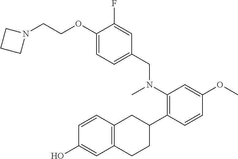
N1(CCOC2=CC=C(CN(C)C3=C(C4CC5=C(CC4)C=C(O)C=C5)C=CC(OC)=C3)C=C2F)CCC1
